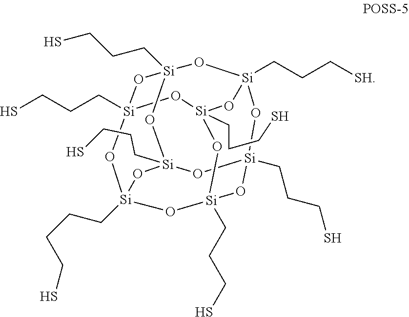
[Si]12(CCC[SH])O[Si]3(CCCS)O[Si]4(CCCS)O[Si]5(CCCCS)O[Si](CCCS)(O[Si](CCCS)(O[Si](CCCS)(O5)O3)O1)O[Si](CCCS)(O4)O2
